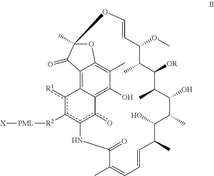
C1([OR])C(C)C(OC)C=COC2(C)OC3=C(C)C(O)=C4c(o)c(c([R2][PML][X])c([R1])C4=C3C2=O)NC(=O)C(C)=CC=CC(C)C(O)C(C)C(O)C1C
